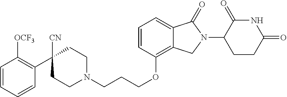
C1CN(CCCOC2=C3C(=CC=C2)C(=O)N(C2C(=O)NC(=O)CC2)C3)CCC1([CN])C1=C([OCF3])C=CC=C1
